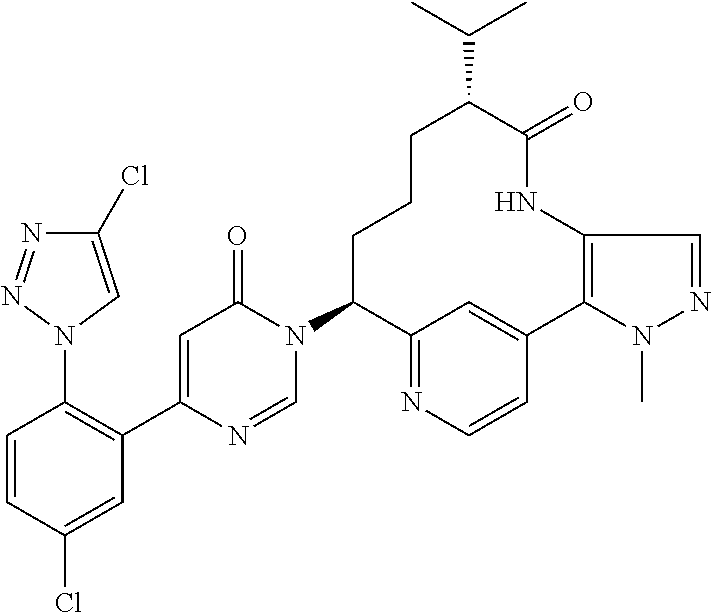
N1=NN(C2=C(C3=CC(=O)N(C4C5=NC=CC(=C5)C5=C(NC(=O)C(C(C)C)CCC4)C=NN5C)C=N3)C=C(Cl)C=C2)C=C1Cl
